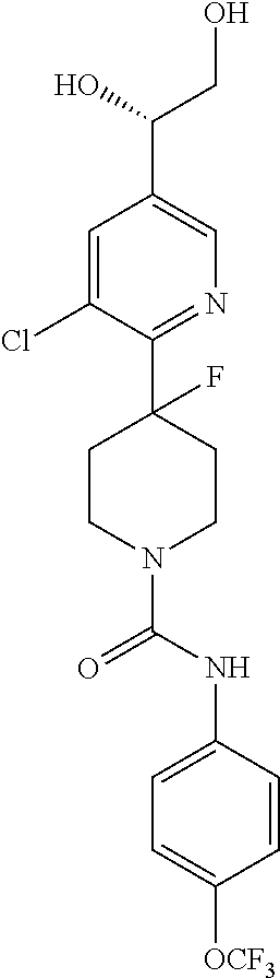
C1=C(Cl)C(C2(F)CCN(C(NC3=CC=C([OCF3])C=C3)=O)CC2)=NC=C1C(CO)O
